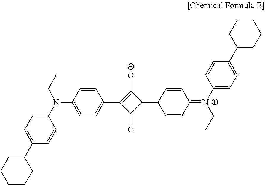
C1=CC(N(C2=CC=C(C3CCCCC3)C=C2)CC)=CC=C1C1=C([O-])C(C2C=CC(=[N+](C3=CC=C(C4CCCCC4)C=C3)CC)C=C2)C1=O
